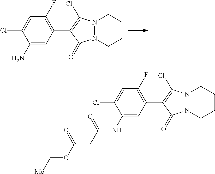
C1(N)=CC(C2=C(Cl)N3N(C2=O)CCCC3)=C(F)C=C1Cl.C1(NC(CC(OC[Me])=O)=O)=CC(C2=C(Cl)N3N(C2=O)CCCC3)=C(F)C=C1Cl
